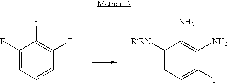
C1(F)=CC=CC(F)=C1F.C1([RRN])=CC=C(F)C(N)=C1N
